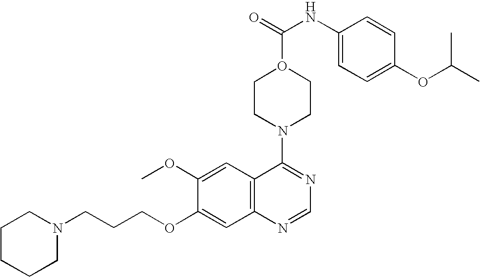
C1CCCN(CCCOC2=CC3=C(C=C2OC)C(N2CCO(C(=O)NC4=CC=C(OC(C)C)C=C4)CC2)=NC=N3)C1
